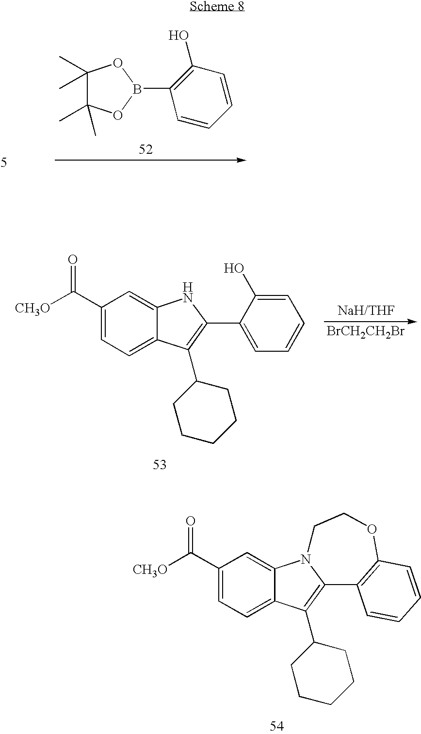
C1=CC(O)=C(B2OC(C)(C)C(C)(C)O2)C=C1.[BrCH2CH2Br].C1(C([CH3O])=O)=CC=C2C(=C1)NC(C1=CC=CC=C1O)=C2C1CCCCC1.C1(C([CH3O])=O)=CC=C2C(=C1)N1C(=C2C2CCCCC2)C2=C(OCC1)C=CC=C2
